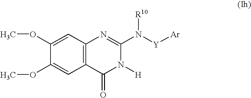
C1(OC)=CC2=C(C=C1OC)C(=O)N([H])C(N([Y][Ar])[R10])=N2
